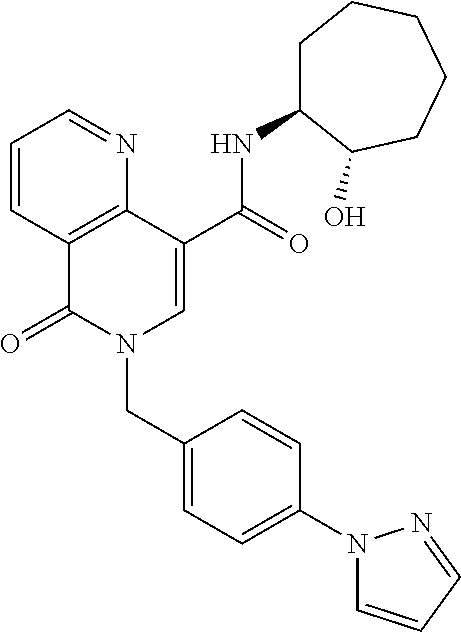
C1=CC2=C(N=C1)C(C(=O)NC1CCCCCC1O)=CN(CC1=CC=C(N3C=CC=N3)C=C1)C2=O
